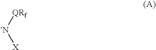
[-N]([QRf])[X]
